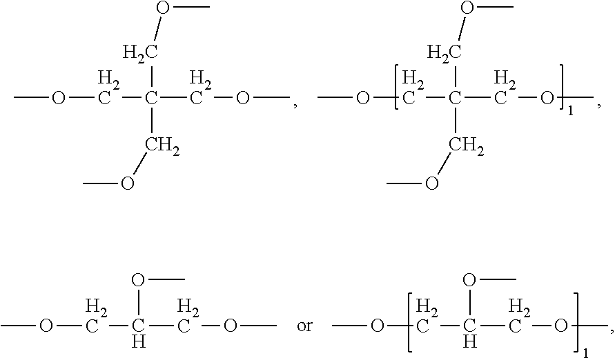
COCC(COC)(COC)COC.COCC(COC)(COC)COC.COCC(COC)OC.COCC(COC)OC
